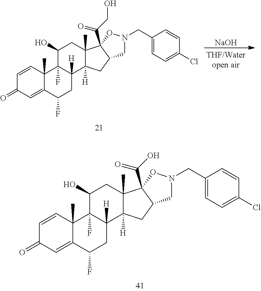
C1=CC2(C)C(=CC1=O)C(F)CC1([H])C2(F)C(O)CC2(C)C1([H])CC1C2(C(O)=O)ON(CC2=CC=C(Cl)C=C2)C1.C1=CC2(C)C(=CC1=O)C(F)CC1([H])C2(F)C(O)CC2(C)C1([H])CC1C2(C(CO)=O)ON(CC2=CC=C(Cl)C=C2)C1.[NaOH]
